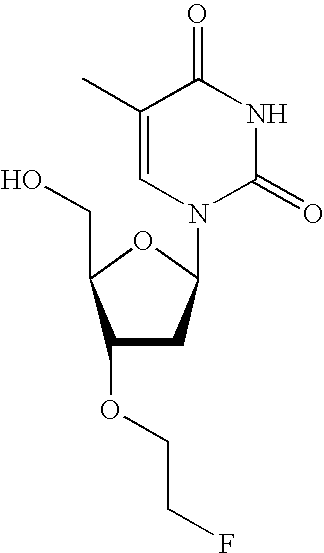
C1(OCCF)CC(N2C(=O)NC(=O)C(C)=C2)OC1CO
